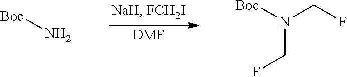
[DMF].[Boc]N.N(CF)([Boc])CF
